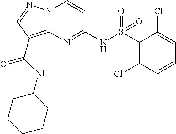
N(C1=NC2=C(C(=O)NC3CCCCC3)C=NN2C=C1)S(C1=C(Cl)C=CC=C1Cl)(=O)=O
